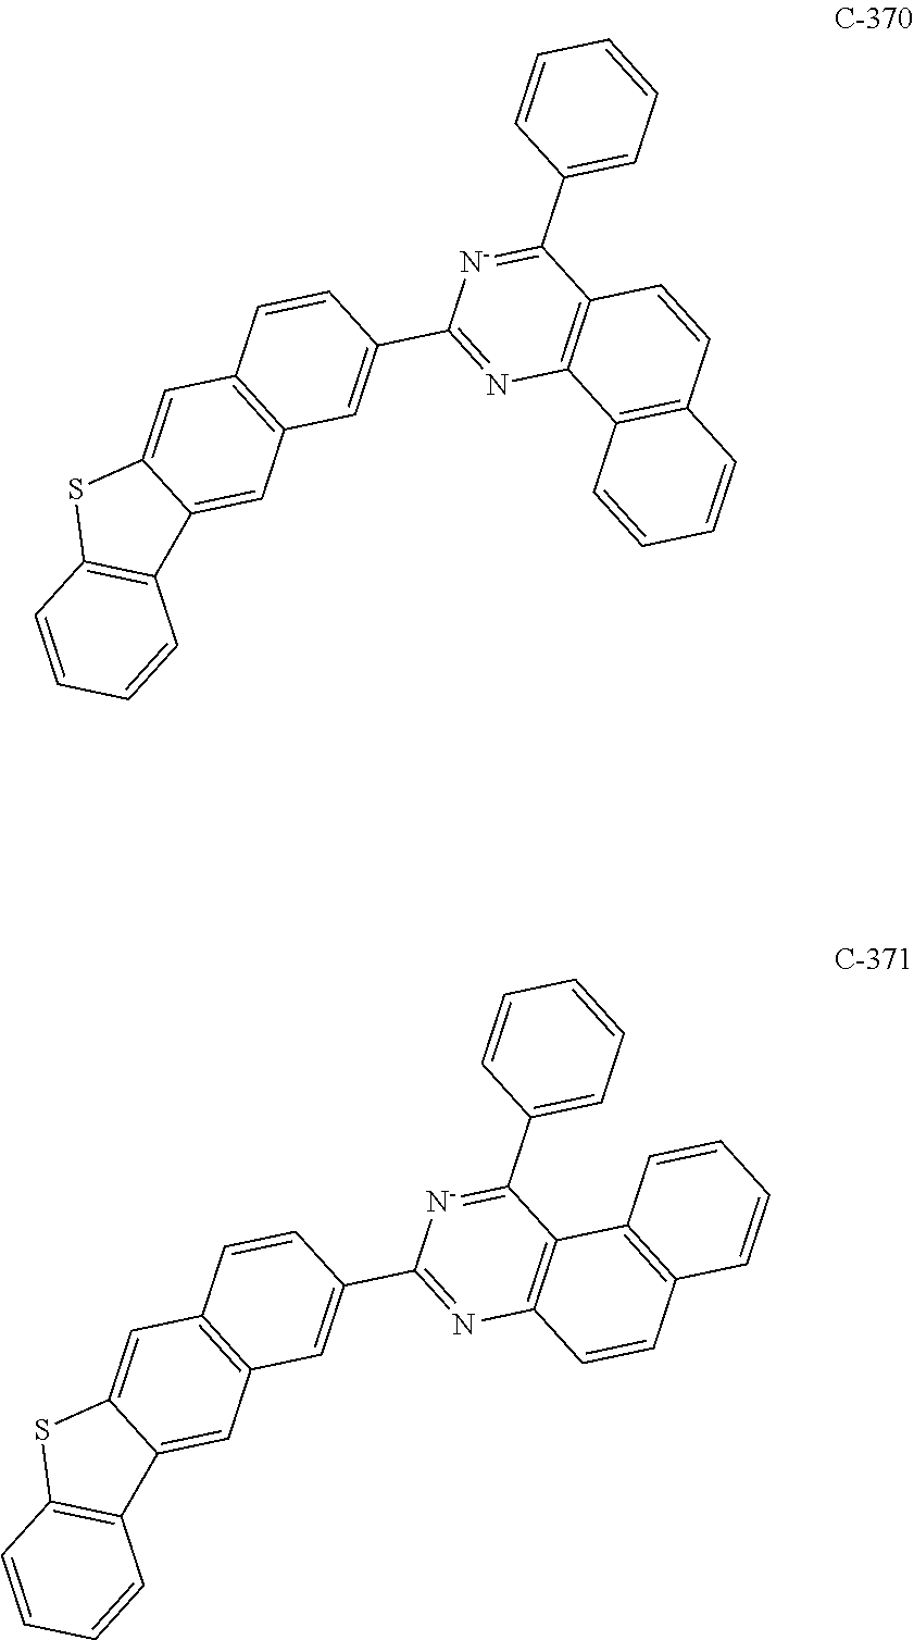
C12=C(C=C(C3=NC4=C(C(C5=CC=CC=C5)=[N-]3)C=CC3=C4C=CC=C3)C=C1)C=C1C(=C2)SC2=C1C=CC=C2.C12=C(C=C(C3=NC4=C(C(C5=CC=CC=C5)=[N-]3)C3=C(C=C4)C=CC=C3)C=C1)C=C1C(=C2)SC2=C1C=CC=C2
